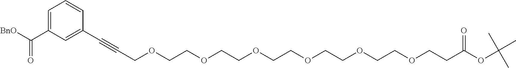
[BnO]C(C1=CC=CC(C#CCOCCOCCOCCOCCOCCOCCC(OC(C)(C)C)=O)=C1)=O
